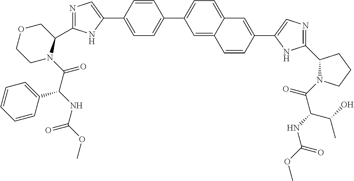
C1=C(C2=CN=C(C3N(C(C(C4=CC=CC=C4)NC(OC)=O)=O)CCOC3)N2)C=CC(C2=CC=C3C(=C2)C=CC(C2=CN=C(C4N(C(C(NC(OC)=O)C(O)C)=O)CCC4)N2)=C3)=C1
